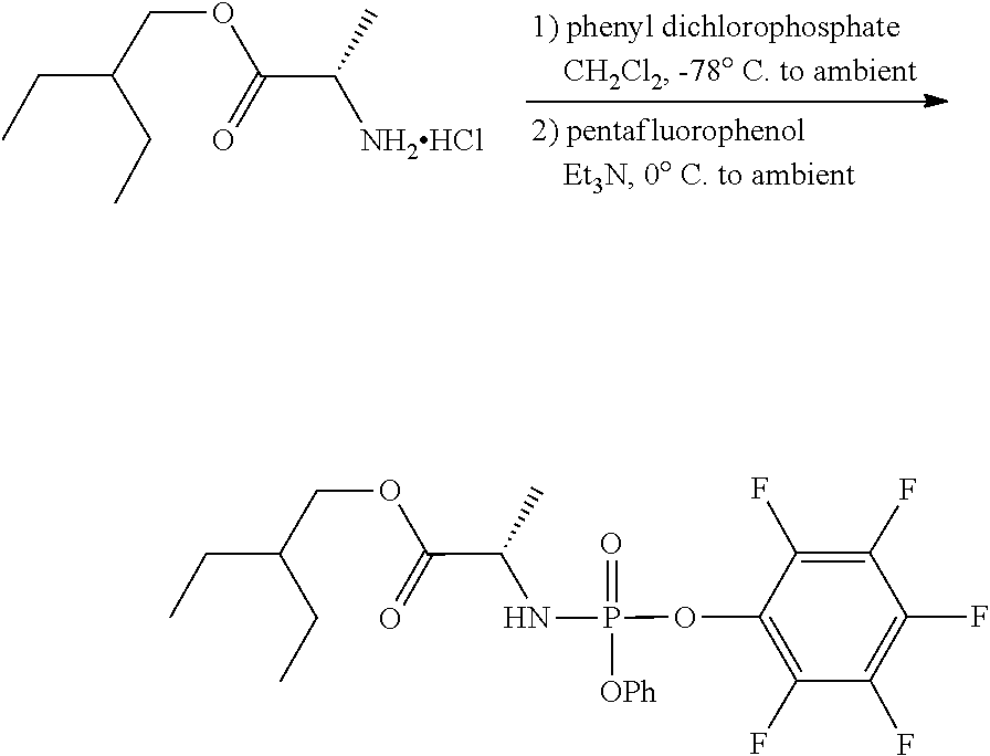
O(C(C([NH2HCl])C)=O)CC(CC)CC.C1(OP(=O)(NC(C(OCC(CC)CC)=O)C)[OPh])=C(F)C(F)=C(F)C(F)=C1F
